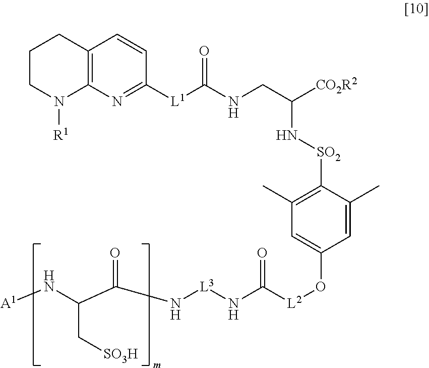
[A1]NC(C(N[L3]NC([L2]OC1=CC(C)=C([SO2]NC([CO2R2])CNC([L1]C2=NC3=C(C=C2)CCCN3[R1])=O)C(C)=C1)=O)=O)C[SO3H]
